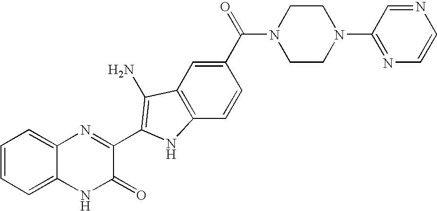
C1=C2C(=CC=C1)N=C(C1=C(N)C3=C(C=CC(C(=O)N4CCN(C5=NC=CN=C5)CC4)=C3)N1)C(=O)N2
